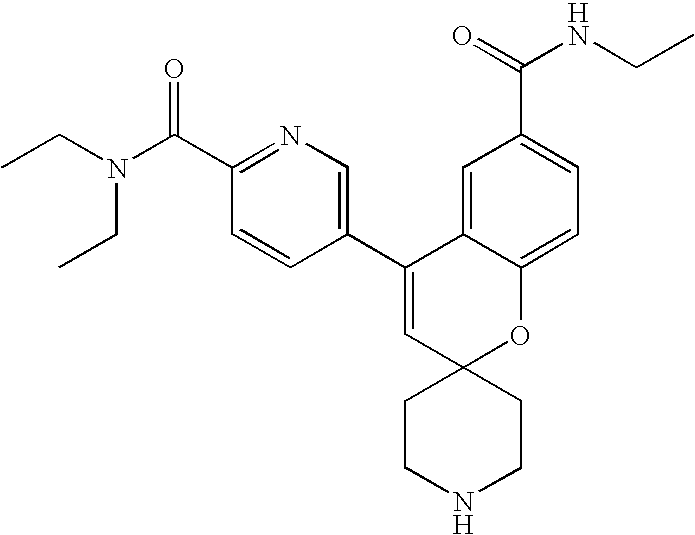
CCN(C(C1=NC=C(C2=CC3(OC4=CC=C(C(=O)NCC)C=C24)CCNCC3)C=C1)=O)CC
